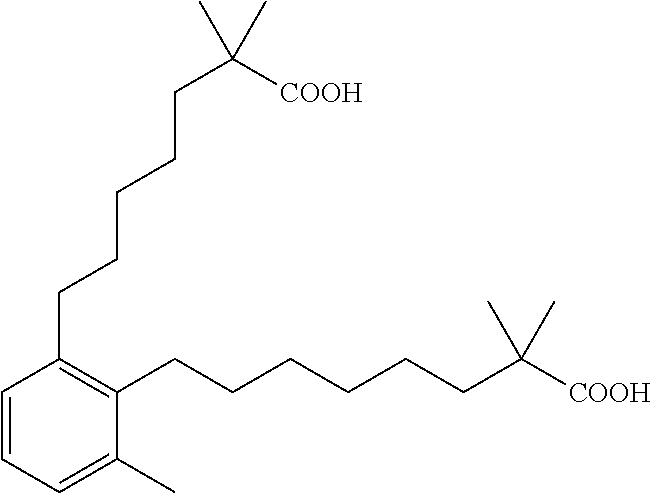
C1(CCCCCC([COOH])(C)C)=C(CCCCCCC([COOH])(C)C)C(C)=CC=C1
